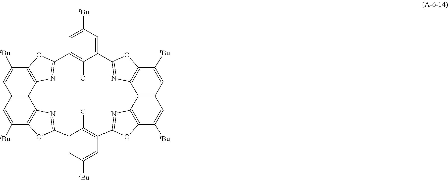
C12=CC([tBu])=CC(=C1O)C1=NC3=C(C([tBu])=CC4=C3C3=C(C([tBu])=C4)OC(=N3)C3=CC([tBu])=CC(=C3O)C3=NC4=C(C([tBu])=CC5=C4C4=C(C([tBu])=C5)OC2=N4)O3)O1
